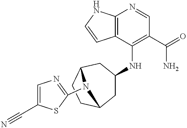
C12=C(C(NC3CC4CCC(C3)N4C3=NC=C(C#N)S3)=C(C(=O)N)C=N1)C=CN2
